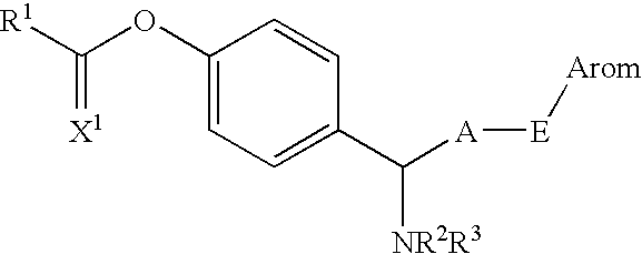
C(OC1=CC=C(C([A][E][Arom])[NR2R3])C=C1)([R1])=[X1]
